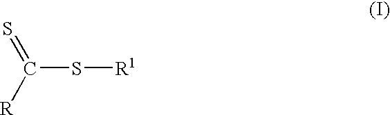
C(S[R1])([R])=S
